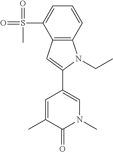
C1(C2=CN(C)C(=O)C(C)=C2)=CC2=C(N1CC)C=CC=C2S(=O)(=O)C
